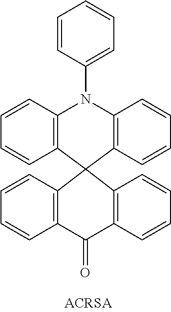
C1=CC(N2C3=C(C4(C5=C2C=CC=C5)C2=C(C(=O)C5=C4C=CC=C5)C=CC=C2)C=CC=C3)=CC=C1
